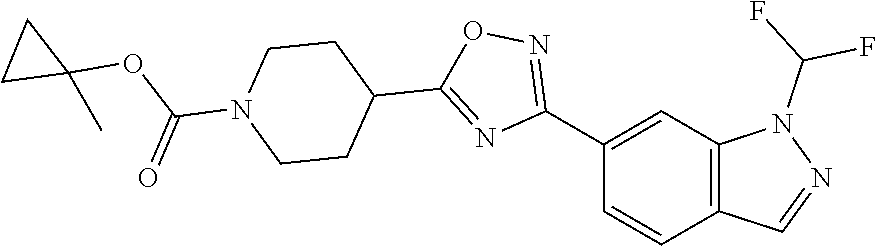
C12=C(C=CC(C3=NOC(C4CCN(C(OC5(C)CC5)=O)CC4)=N3)=C1)C=NN2C(F)F
